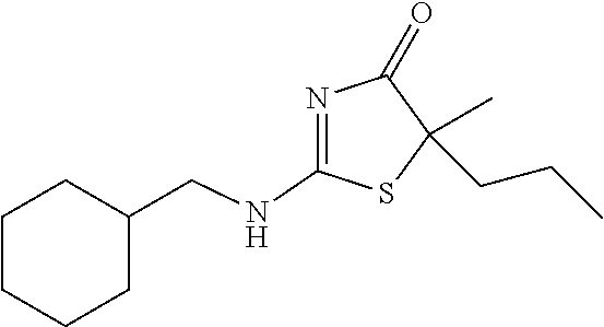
N(C1=NC(=O)C(CCC)(C)S1)CC1CCCCC1
